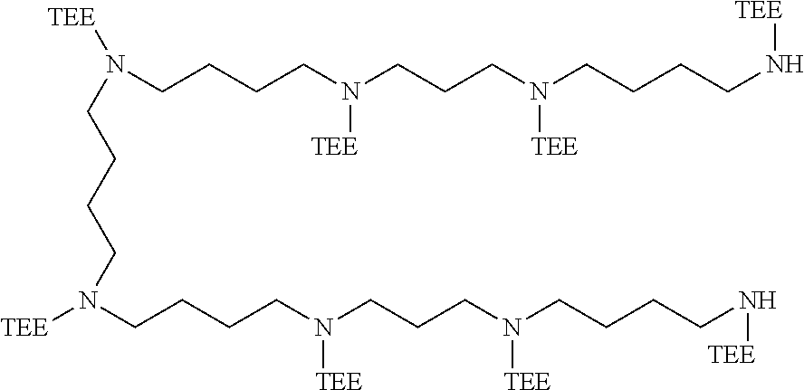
N(CCCCN(CCCN(CCCCN[TEE])[TEE])[TEE])([TEE])CCCCN([TEE])CCCCN([TEE])CCCN([TEE])CCCCN[TEE]
